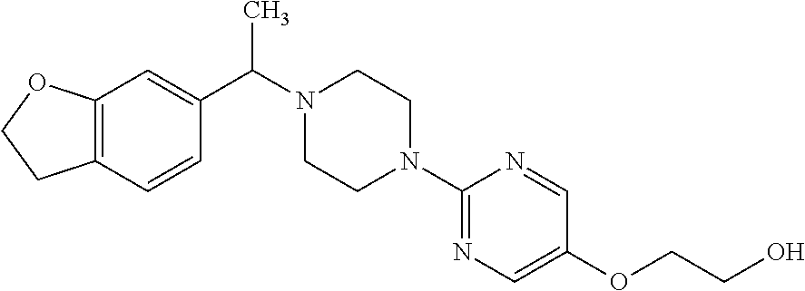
C12=C(C=C(C(C)N3CCN(C4=NC=C(OCCO)C=N4)CC3)C=C1)OCC2
